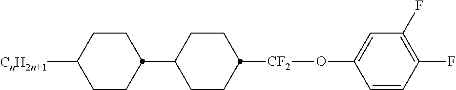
C1CC([CnH2n+1])CCC1C1CCC([CF2]OC2=CC(F)=C(F)C=C2)CC1
